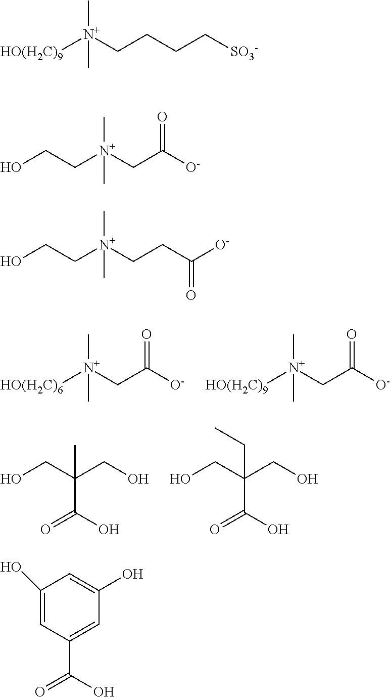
[HO(H2C)6][N+](CC([O-])=O)(C)C.[HO(H2C)9][N+](CC([O-])=O)(C)C.OCC(CO)(C(O)=O)C.OCC(CO)(C(O)=O)CC.OCC[N+](CC([O-])=O)(C)C.OCC[N+](CCC([O-])=O)(C)C.C1(O)=CC(C(O)=O)=CC(O)=C1.[HO(H2C)9][N+](CCCC[SO3-])(C)C
